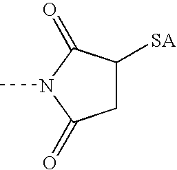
C1([SA])CC(=O)N(C)C1=O
